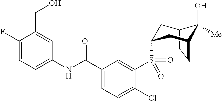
C12CCC(CC(S(C3=CC(C(NC4=CC=C(F)C(CO)=C4)=O)=CC=C3Cl)(=O)=O)C1)C2(O)[Me]
